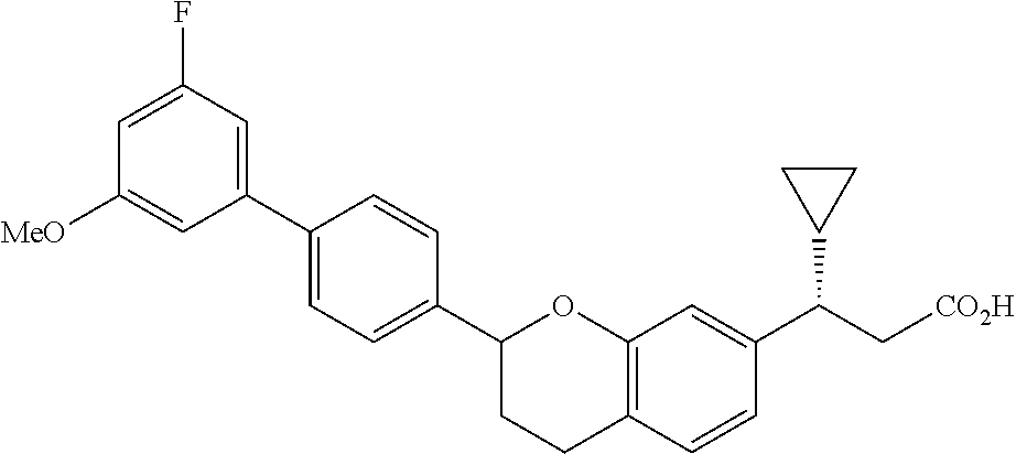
C1(C2=CC=C(C3CCC4=C(O3)C=C(C(C[CO2H])C3CC3)C=C4)C=C2)=CC(F)=CC([MeO])=C1
